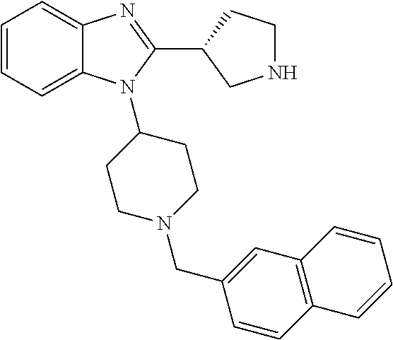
C1=CC=C2C(=C1)N=C(C1CNCC1)N2C1CCN(CC2=CC3=C(C=C2)C=CC=C3)CC1
